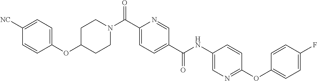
C1C(OC2=CC=C([NC])C=C2)CCN(C(C2=CC=C(C(NC3=CN=C(OC4=CC=C(F)C=C4)C=C3)=O)C=N2)=O)C1
